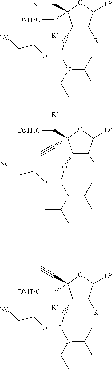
C1(OP(OCC[NC])N(C(C)C)C(C)C)C([R])C([Bp])OC1(C([DMTrO])[R])C[N3].C1(OP(OCC[NC])N(C(C)C)C(C)C)C([R])C([Bp])OC1(C#C)C([DMTrO])[R].C1(OP(OCC[NC])N(C(C)C)C(C)C)C([R])C([Bp])OC1(C([DMTrO])[R])C#C
